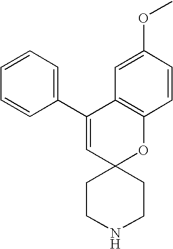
C1=CC=C(C2=CC3(OC4=C2C=C(OC)C=C4)CCNCC3)C=C1
